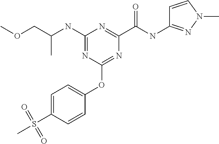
C(C)(COC)NC1=NC(OC2=CC=C(S(C)(=O)=O)C=C2)=NC(C(NC2=NN(C)C=C2)=O)=N1
